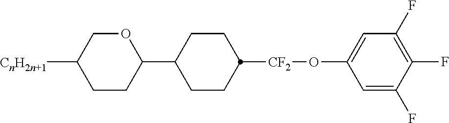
C1([CnH2n+1])CCC(C2CCC([CF2]OC3=CC(F)=C(F)C(F)=C3)CC2)OC1
